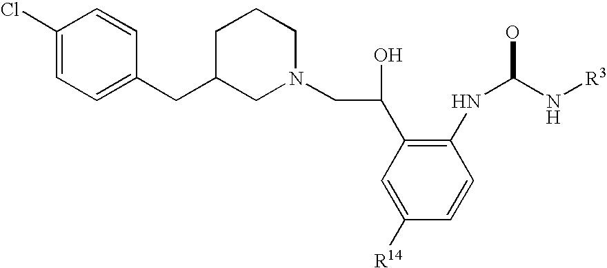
C1([R14])=CC(C(CN2CCCC(CC3=CC=C(Cl)C=C3)C2)O)=C(NC(N[R3])O)C=C1
